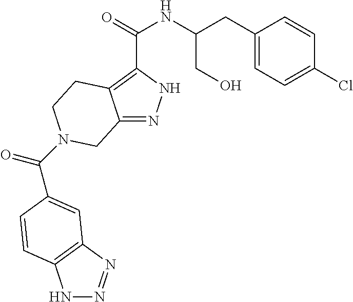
N1N=NC2=C1C=CC(C(=O)N1CCC3=C(C(=O)NC(CC4=CC=C(Cl)C=C4)CO)NN=C3C1)=C2
